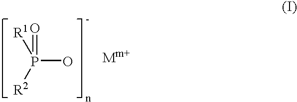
P(O)([R2])(=O)[R1]
